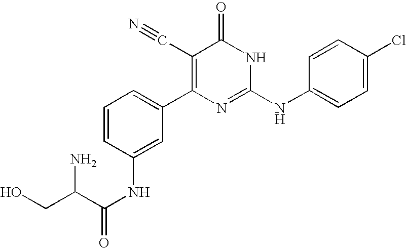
C1(NC(C(CO)N)=O)=CC(C2=C(C#N)C(=O)NC(NC3=CC=C(Cl)C=C3)=N2)=CC=C1
